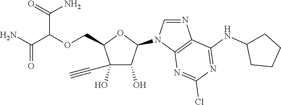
C1(O)(C#C)C(O)C(N2C=NC3=C2N=C(Cl)N=C3NC2CCCC2)OC1COC(C(N)=O)C(=O)N
